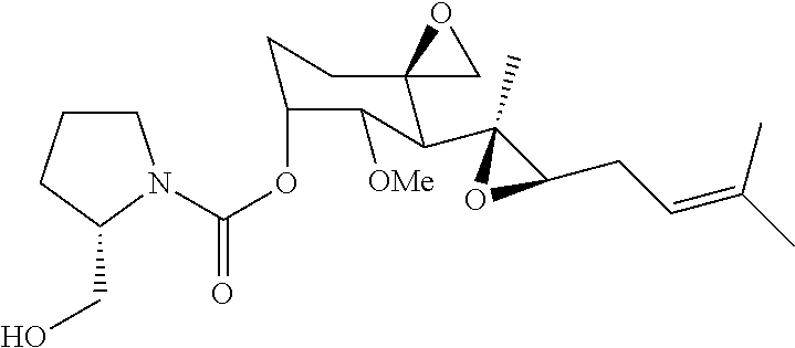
C(OC1CCC2(C(C3(C)C(CC=C(C)C)O3)C1[OMe])CO2)(=O)N1CCCC1CO
